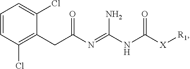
C1=CC(Cl)=C(CC(N=C(NC([X][R1])=O)N)=O)C(Cl)=C1
